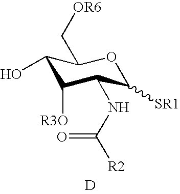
C1(O)C([R3O])C(NC([R2])=O)C([SR1])OC1C[OR6].[D]
